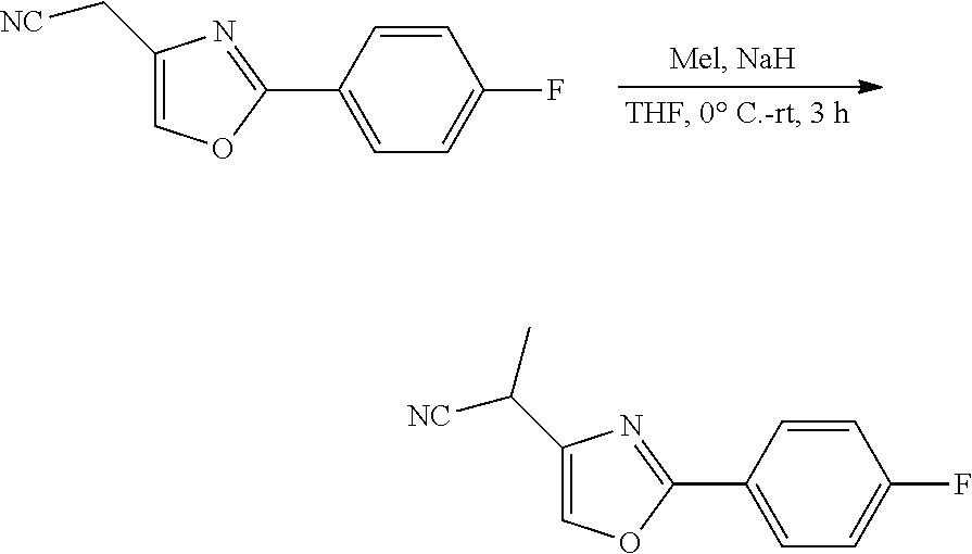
C1(C[NC])=COC(C2=CC=C(F)C=C2)=N1.C1(C([NC])C)=COC(C2=CC=C(F)C=C2)=N1
